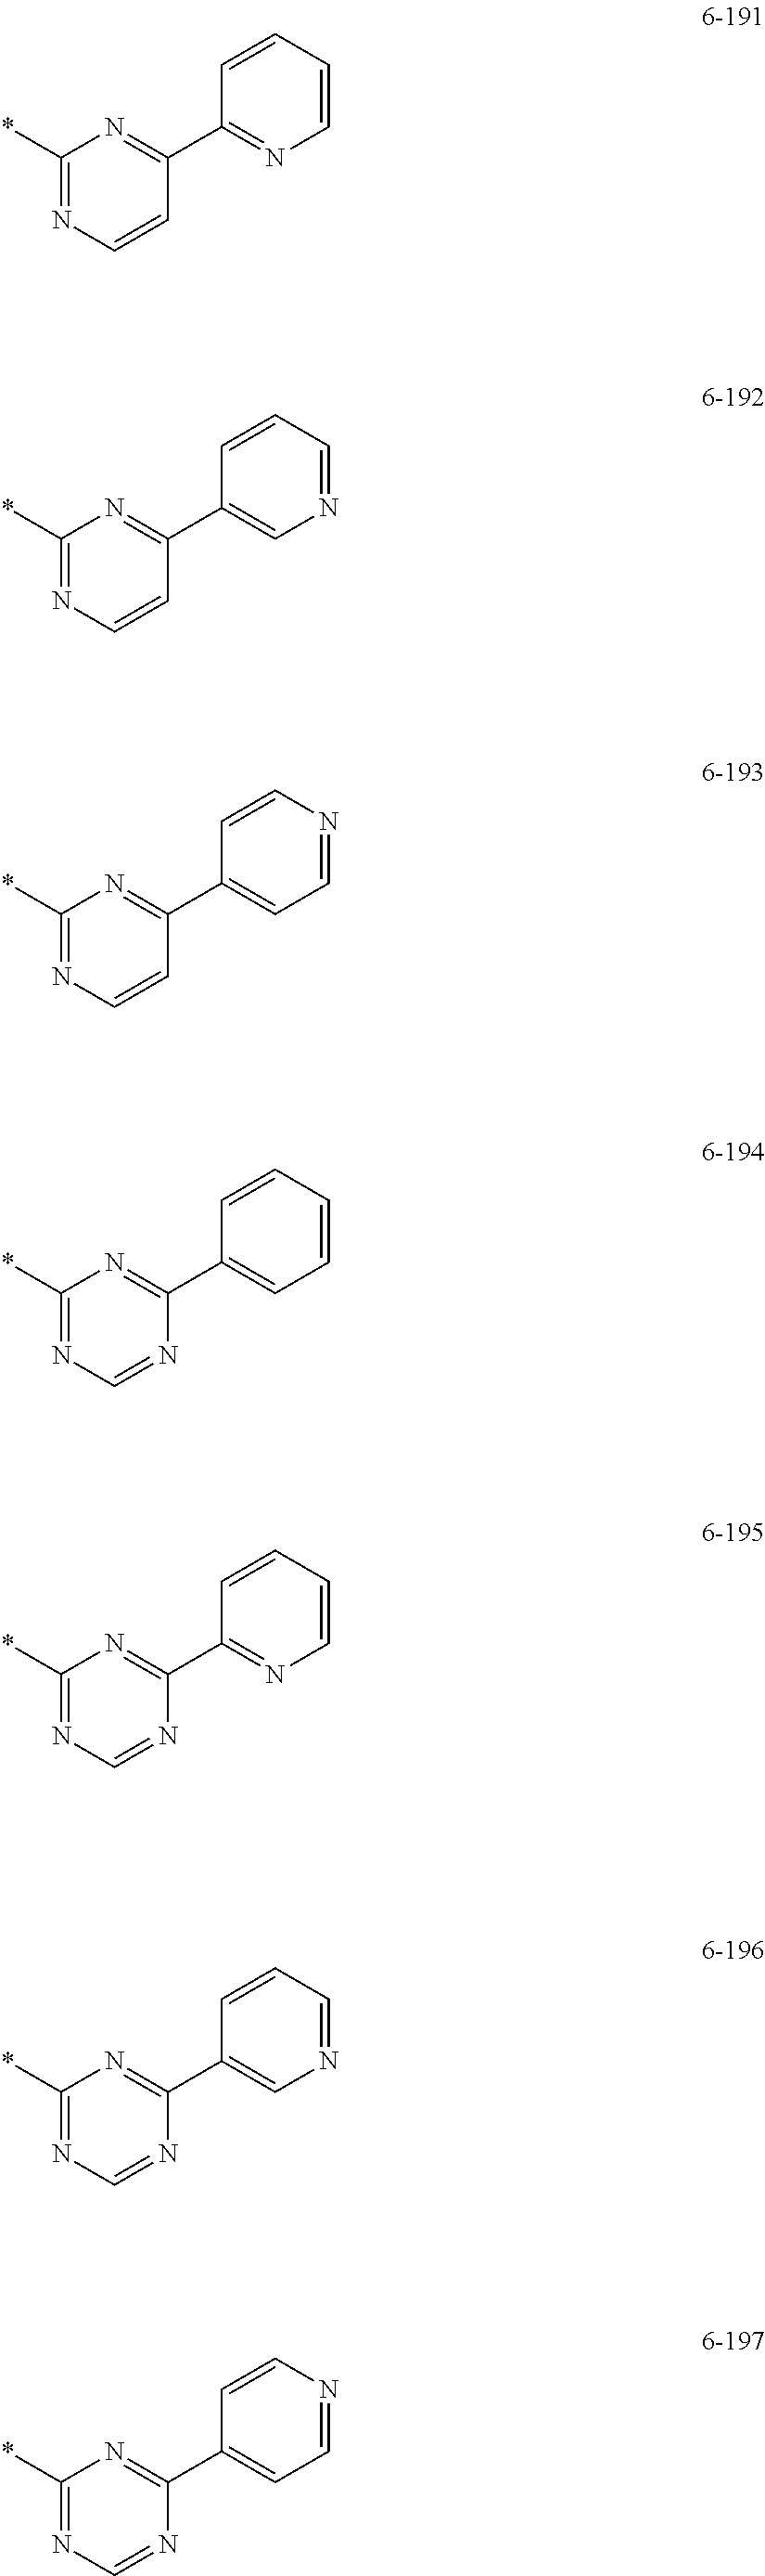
C1(*)=NC=CC(C2=NC=CC=C2)=N1.C1(*)=NC=CC(C2=CN=CC=C2)=N1.C1(*)=NC=CC(C2=CC=NC=C2)=N1.C1(*)=NC=NC(C2=CC=CC=C2)=N1.C1(*)=NC=NC(C2=NC=CC=C2)=N1.C1(*)=NC=NC(C2=CN=CC=C2)=N1.C1(*)=NC=NC(C2=CC=NC=C2)=N1
